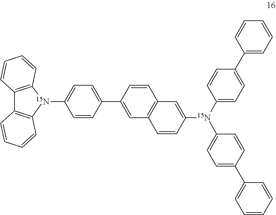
C12=C([15N](C3=CC=C(C4=CC5=C(C=C4)C=C([15N](C4=CC=C(C6=CC=CC=C6)C=C4)C4=CC=C(C6=CC=CC=C6)C=C4)C=C5)C=C3)C3=C1C=CC=C3)C=CC=C2
